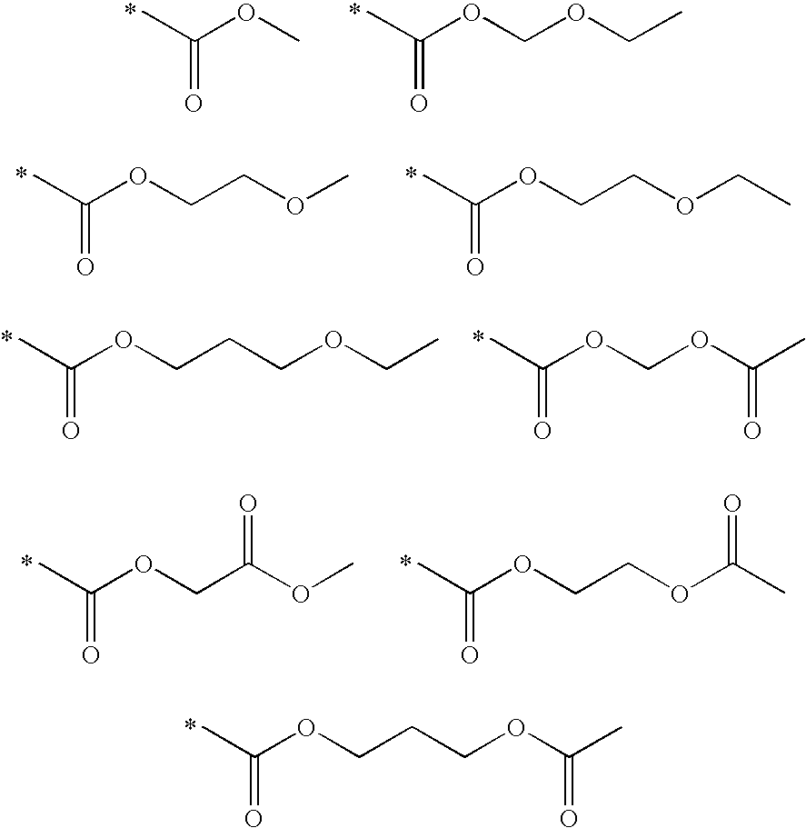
CC(OCCCOC(C)=O)=O.*.CC(OC)=O.*.CC(OCOCC)=O.*.CC(OCCOC)=O.*.CC(OCCOCC)=O.*.CC(OCCCOCC)=O.*.CC(OCOC(C)=O)=O.*.CC(OCC(OC)=O)=O.*.CC(OCCOC(C)=O)=O.*
